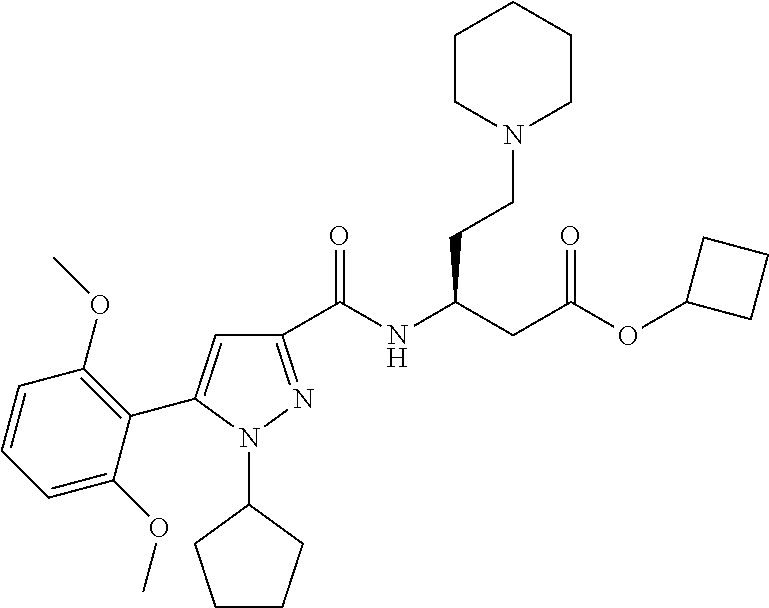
C1(C(NC(CC(OC2CCC2)=O)CCN2CCCCC2)=O)=NN(C2CCCC2)C(C2=C(OC)C=CC=C2OC)=C1
